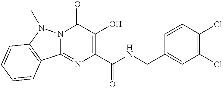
N12C(=NC(C(NCC3=CC(Cl)=C(Cl)C=C3)=O)=C(O)C1=O)C1=C(N2C)C=CC=C1
